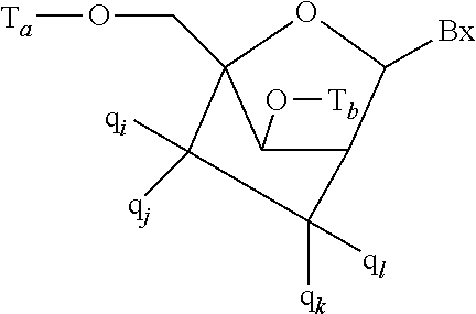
[Ta]OCC12C([qj])([qi])C([ql])([qk])C(C1O[Tb])C([Bx])O2
